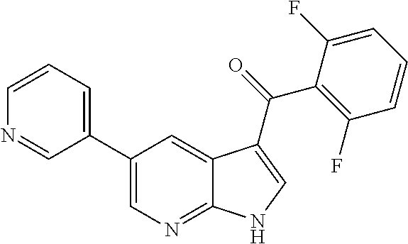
C1(C2=CC=CN=C2)=CN=C2C(=C1)C(C(=O)C1=C(F)C=CC=C1F)=CN2
